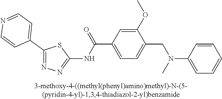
C1(C2=CC=NC=C2)=NN=C(NC(C2=CC=C(CN(C)C3=CC=CC=C3)C(OC)=C2)=O)S1
